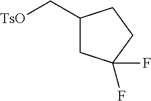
C1(C[TsO])CC(F)(F)CC1
